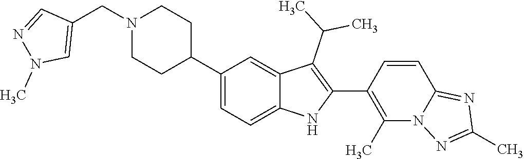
N1(CC2=CN(C)N=C2)CCC(C2=CC=C3C(=C2)C(C(C)C)=C(C2=C(C)N4C(=NC(C)=N4)C=C2)N3)CC1
